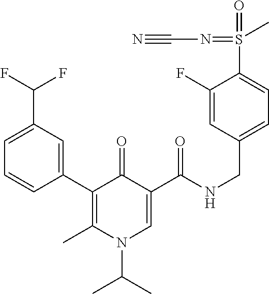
C1(C2=C(C)N(C(C)C)C=C(C(NCC3=CC=C(S(=O)(=NC#N)C)C(F)=C3)=O)C2=O)=CC(C(F)F)=CC=C1
